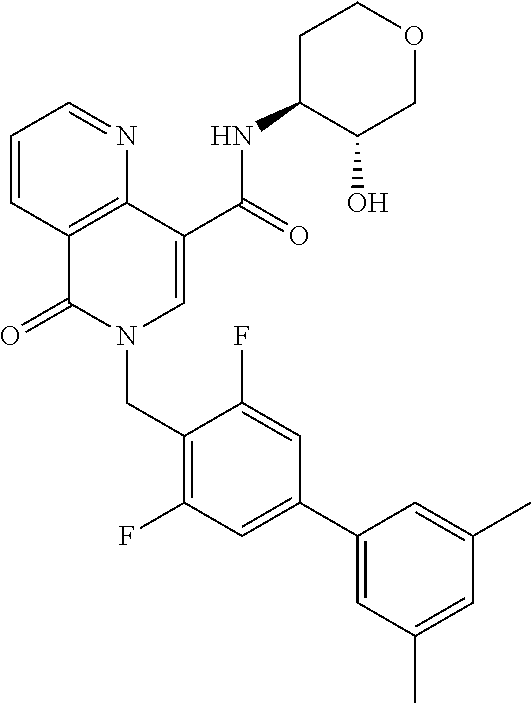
C1=CC2=C(N=C1)C(C(=O)NC1C(O)COCC1)=CN(CC1=C(F)C=C(C3=CC(C)=CC(C)=C3)C=C1F)C2=O
